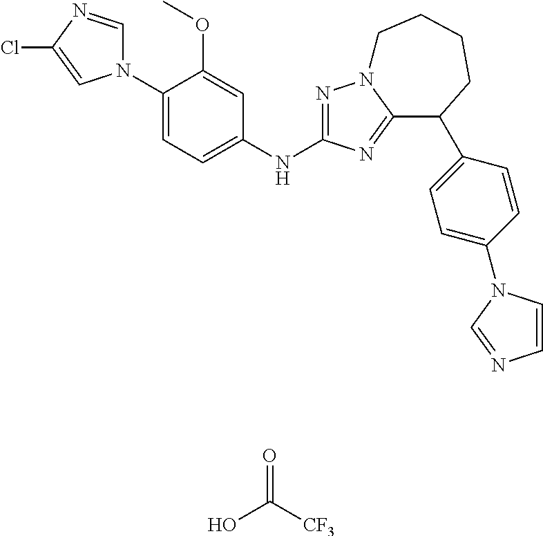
C1(N2C=NC(Cl)=C2)=CC=C(NC2=NN3C(=N2)C(C2=CC=C(N4C=CN=C4)C=C2)CCCC3)C=C1OC.OC([CF3])=O
